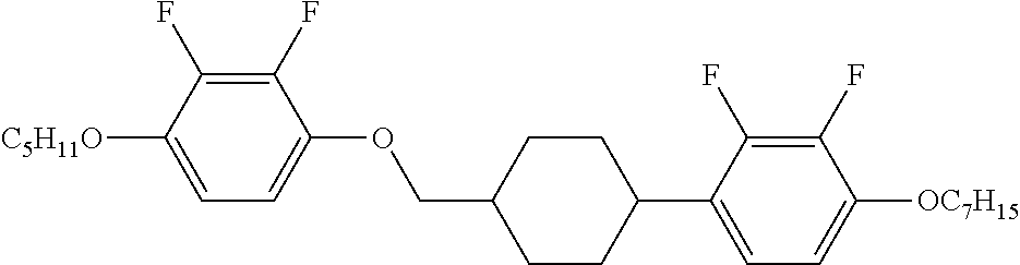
C1(F)=C(F)C([C5H11O])=CC=C1OCC1CCC(C2=CC=C([OC7H15])C(F)=C2F)CC1
